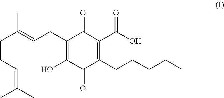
CC(=CCC1=C(O)C(=O)C(CCCCC)=C(C(O)=O)C1=O)CCC=C(C)C
